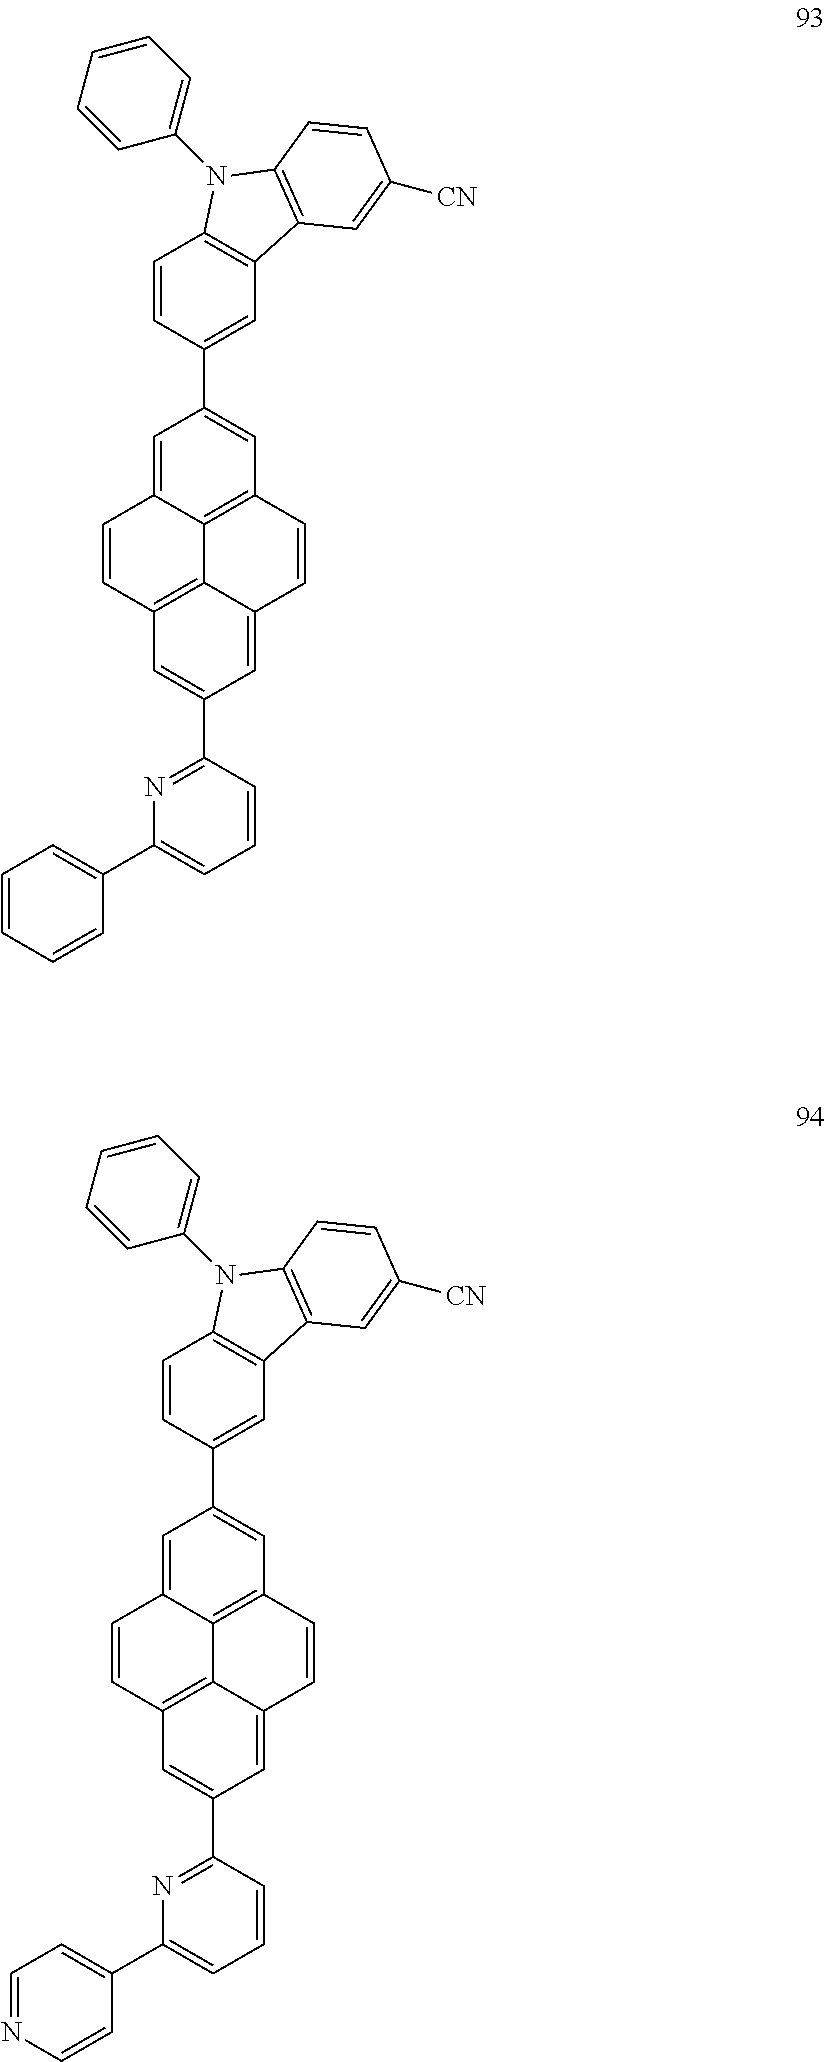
C1=C2C3=C(C=C1C1=CC4=C(C=C1)N(C1=CC=CC=C1)C1=C4C=C([CN])C=C1)C=CC1=CC(C4=NC(C5=CC=CC=C5)=CC=C4)=CC(=C31)C=C2.C1=C2C3=C(C=C1C1=CC4=C(C=C1)N(C1=CC=CC=C1)C1=C4C=C([CN])C=C1)C=CC1=CC(C4=NC(C5=CC=NC=C5)=CC=C4)=CC(=C31)C=C2
